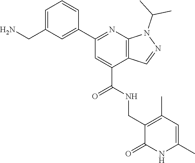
C1=C(CN)C=C(C2=NC3=C(C(C(NCC4=C(C)C=C(C)NC4=O)=O)=C2)C=NN3C(C)C)C=C1
